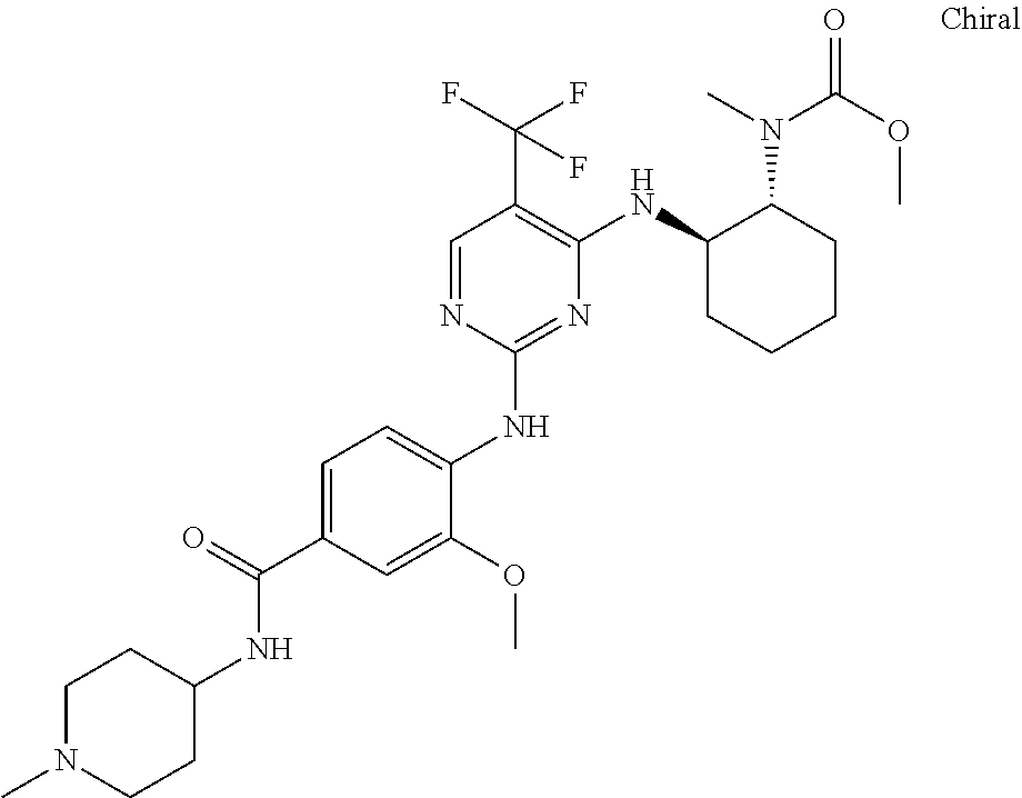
C1(NC2=CC=C(C(=O)NC3CCN(C)CC3)C=C2OC)=NC(NC2CCCCC2N(C(OC)=O)C)=C(C(F)(F)F)C=N1
